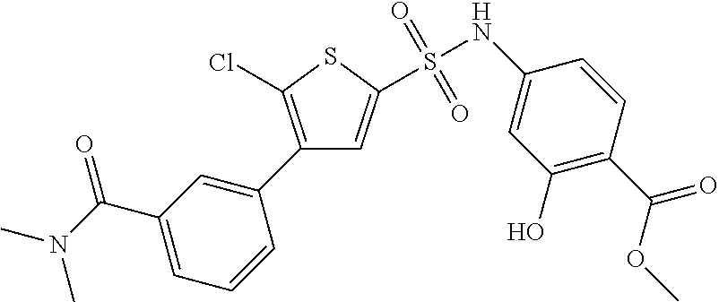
C1(C(=O)N(C)C)=CC=CC(C2=C(Cl)SC(S(NC3=CC(O)=C(C(=O)OC)C=C3)(=O)=O)=C2)=C1
